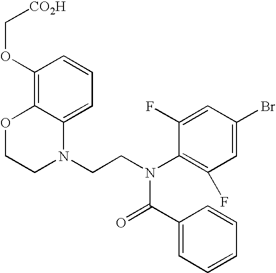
C1=C2C(=C(OC[CO2H])C=C1)OCCN2CCN(C1=C(F)C=C(Br)C=C1F)C(=O)C1=CC=CC=C1
